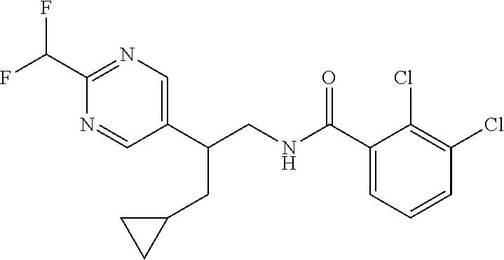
C1(C(CNC(C2=CC=CC(Cl)=C2Cl)=O)CC2CC2)=CN=C(C(F)F)N=C1
